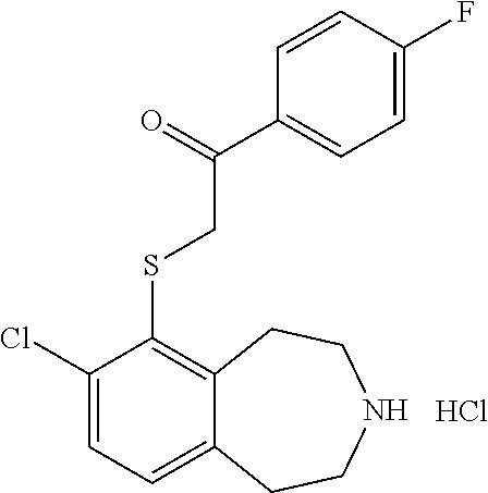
Cl.C(SC1=C2C(=CC=C1Cl)CCNCC2)C(C1=CC=C(F)C=C1)=O
